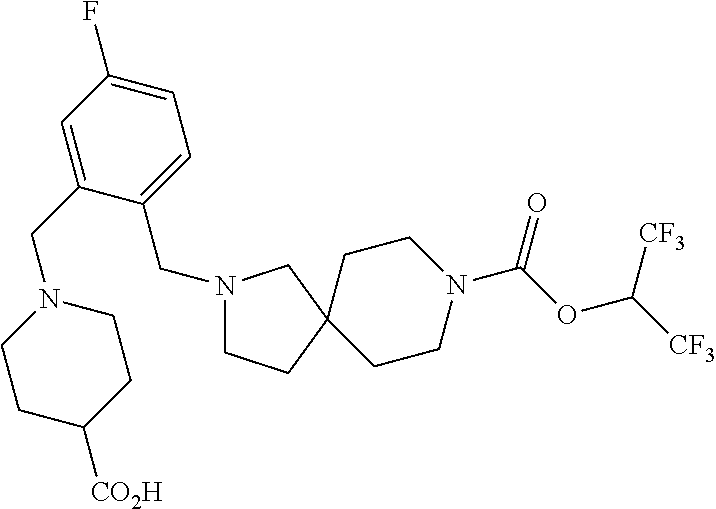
C1=C(CN2CCC([CO2H])CC2)C(CN2CCC3(CCN(C(OC([CF3])[CF3])=O)CC3)C2)=CC=C1F
